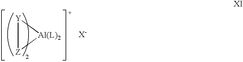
[Y]1[Al(L)2][Z]1
